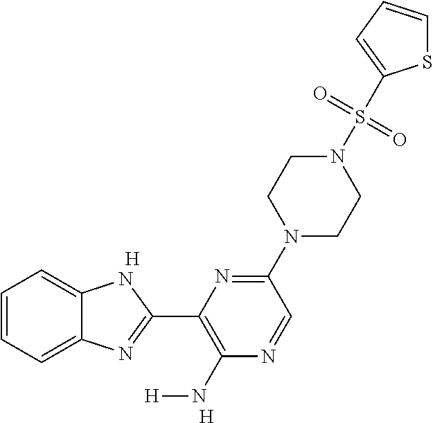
[H].[H].C1=CC=C2C(=C1)NC(C1=C(N[H])N=CC(N3CCN(S(=O)(=O)C4=CC=CS4)CC3)=N1)=N2
